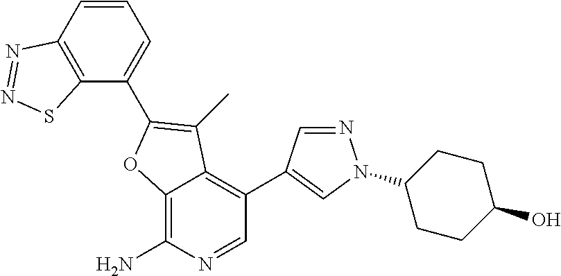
C12=C(N)N=CC(C3=CN(C4CCC(O)CC4)N=C3)=C1C(C)=C(C1=CC=CC3=C1SN=N3)O2
